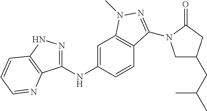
C1(NC2=CC3=C(C=C2)C(N2CC(CC(C)C)CC2=O)=NN3C)=NNC2=C1N=CC=C2
